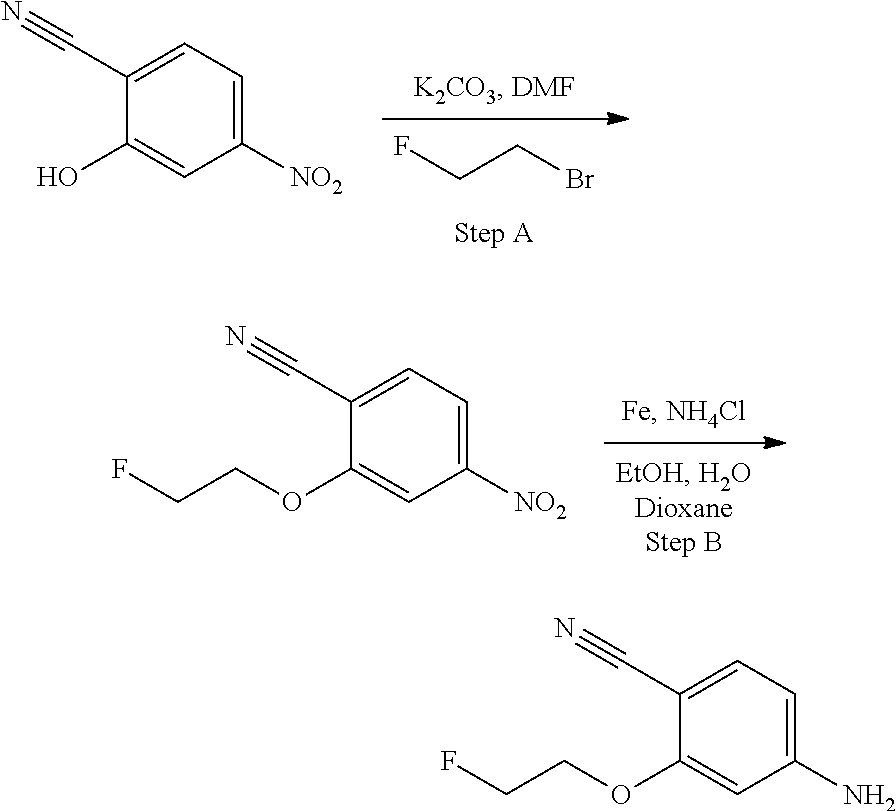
FCCBr.C1(O)=CC([NO2])=CC=C1C#N.C1(OCCF)=CC([NO2])=CC=C1C#N.C1(OCCF)=CC(N)=CC=C1C#N
